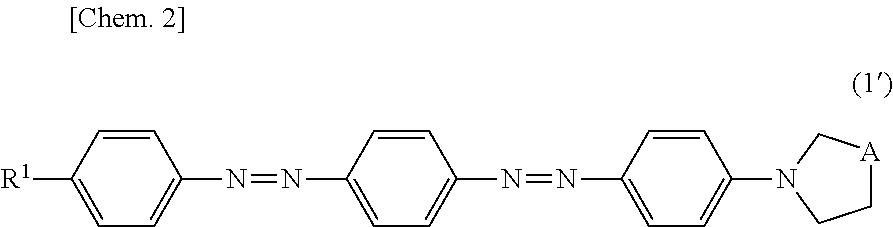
C1(N=NC2=CC=C(N=NC3=CC=C(N4CC[A]C4)C=C3)C=C2)=CC=C([R1])C=C1
